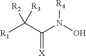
[X]=C(C([R1])([R2])[R3])N(O)[R4]
